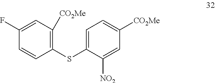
C1=C(SC2=C([CO2Me])C=C(F)C=C2)C([NO2])=CC([CO2Me])=C1
